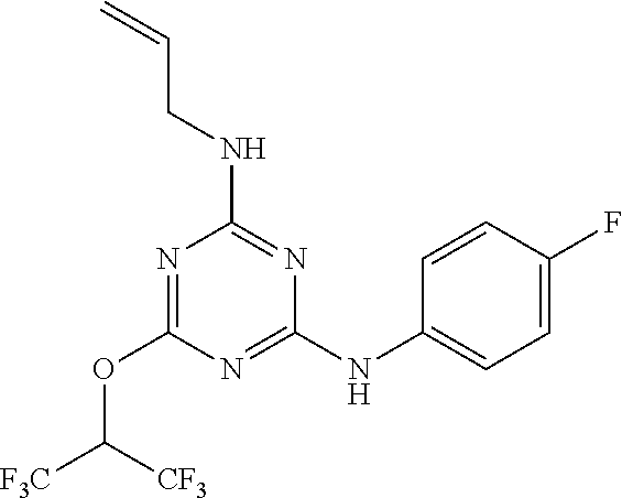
N1=C(NC2=CC=C(F)C=C2)N=C(NCC=C)N=C1OC([F3C])[CF3]
